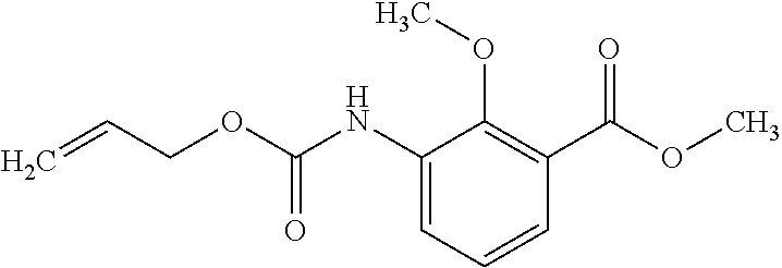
C1(NC(=O)OCC=C)=CC=CC(C(OC)=O)=C1OC
